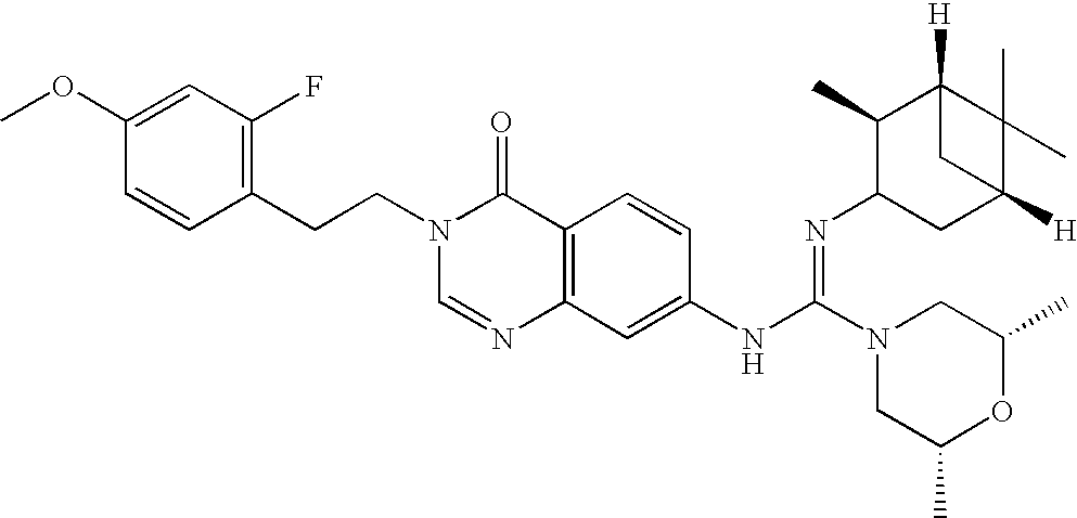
C1(CCN2C=NC3=C(C2=O)C=CC(NC(N2CC(C)OC(C)C2)=NC2CC4([H])C(C)(C)C([H])(C2C)C4)=C3)=C(F)C=C(OC)C=C1
